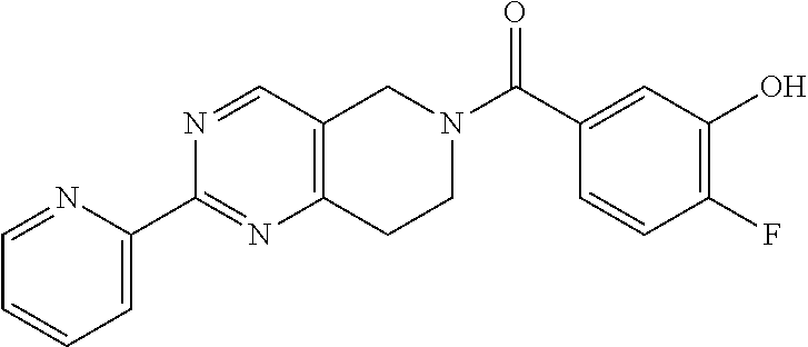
C1=NC(C2=NC3=C(C=N2)CN(C(C2=CC(O)=C(F)C=C2)=O)CC3)=CC=C1
